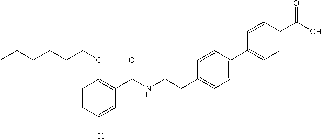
C1=CC(Cl)=CC(C(NCCC2=CC=C(C3=CC=C(C(O)=O)C=C3)C=C2)=O)=C1OCCCCCC
